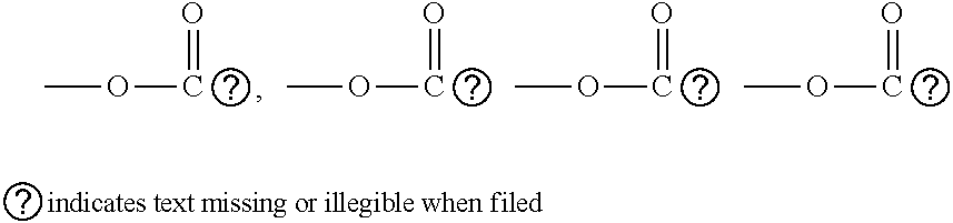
COC=O.COC=O.COC=O.COC=O
